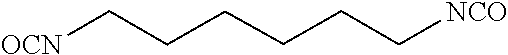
C(CC[NCO])CCC[OCN]
